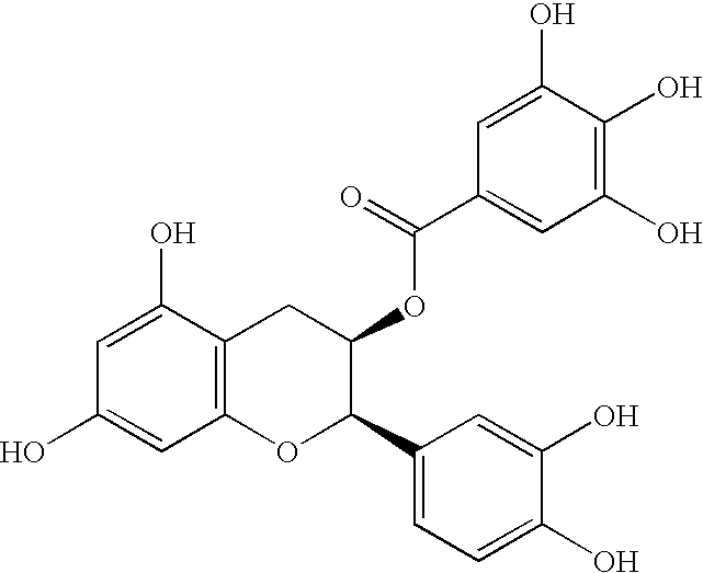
C1(O)=CC(O)=CC2=C1CC(OC(C1=CC(O)=C(O)C(O)=C1)=O)C(C1=CC=C(O)C(O)=C1)O2
